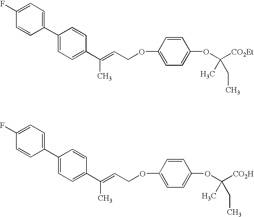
C1=C(C2=CC=C(F)C=C2)C=CC(C(=CCOC2=CC=C(OC([CO2Et])(C)CC)C=C2)C)=C1.C1=C(C2=CC=C(F)C=C2)C=CC(C(=CCOC2=CC=C(OC([CO2H])(C)CC)C=C2)C)=C1
